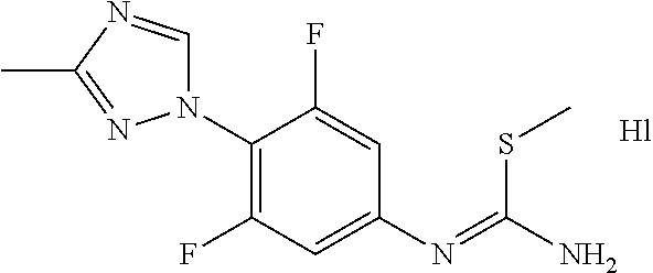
C1(N2C=NC(C)=N2)=C(F)C=C(N=C(N)SC)C=C1F
